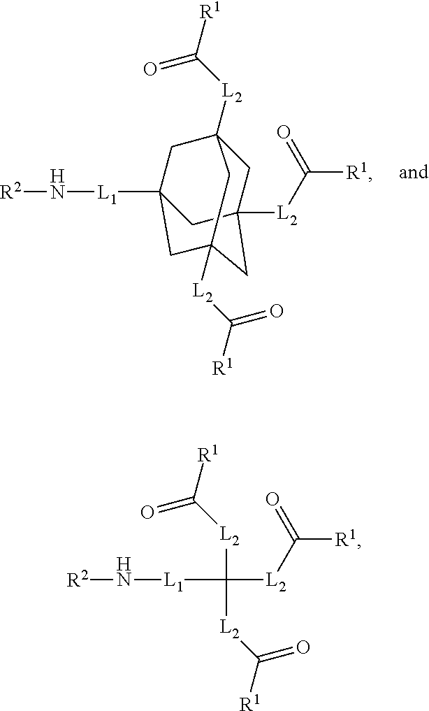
C1C2([L2]C([R1])=O)CC3([L2]C([R1])=O)CC([L1]N[R2])(CC1([L2]C([R1])=O)C3)C2.[L2](C([R1])=O)C([L1]N[R2])([L2]C([R1])=O)[L2]C([R1])=O
